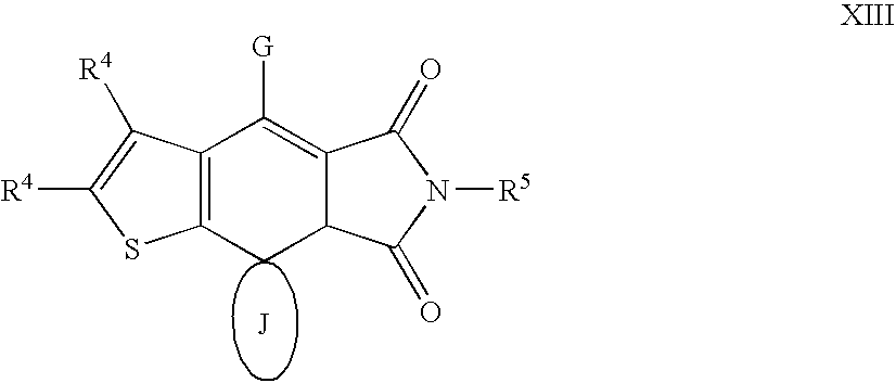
C12=C(CC3C(=C1[G])C(=O)N([R5])C3=O)SC([R4])=C2[R4].[J]
